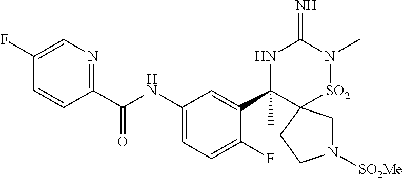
N1([SO2Me])CC2(CC1)[SO2]N(C)C(=N)NC2(C1=CC(NC(C2=NC=C(F)C=C2)=O)=CC=C1F)C
